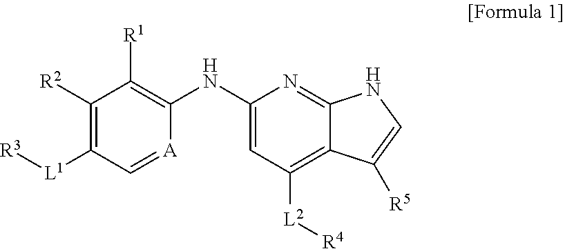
C12=C([L2][R4])C=C(NC3=C([R1])C([R2])=C([L1][R3])C=[A]3)N=C1NC=C2[R5]
